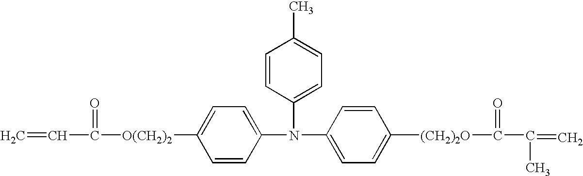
C=CC([O(CH2)2]C1=CC=C(N(C2=CC=C([(CH2)2O]C(C(=C)C)=O)C=C2)C2=CC=C(C)C=C2)C=C1)=O
